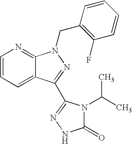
C1=CC=CC(F)=C1CN1C2=NC=CC=C2C(C2=NNC(=O)N2C(C)C)=N1
